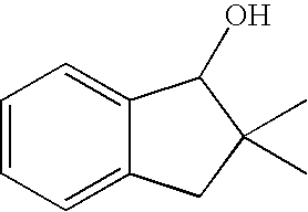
C1=CC=C2C(=C1)C(O)C(C)(C)C2
